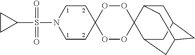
C1CC2(CCN1S(C1CC1)(=O)=O)OOC1(OO2)C2CC3CC(CC1C3)C2
